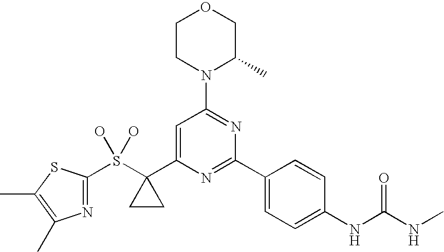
C1CN(C2=NC(C3=CC=C(NC(NC)=O)C=C3)=NC(C3(S(O)(O)C4=NC(C)=C(C)S4)CC3)=C2)C(C)CO1
